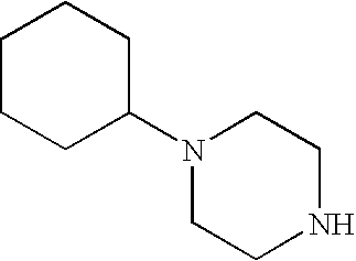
N1(C2CCCCC2)CCNCC1
